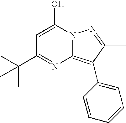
C1=C(O)N2C(=C(C3=CC=CC=C3)C(C)=N2)N=C1C(C)(C)C
